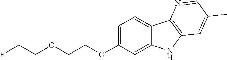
C1=C(OCCOCCF)C=C2C(=C1)C1=C(N2)C=C(C)C=N1
